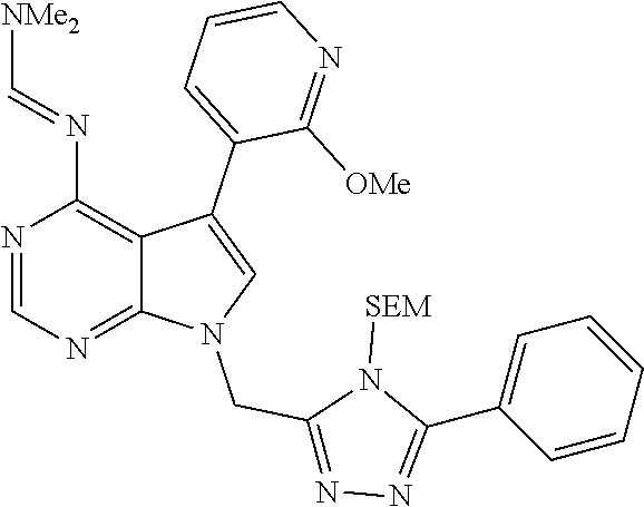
N1=CN=C2C(=C1N=C[NMe2])C(C1=CC=CN=C1[OMe])=CN2CC1=NN=C(C2=CC=CC=C2)N1[SEM]
